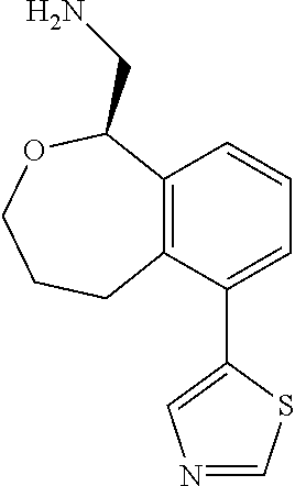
C12=C(C(C3=CN=CS3)=CC=C1)CCCOC2CN
